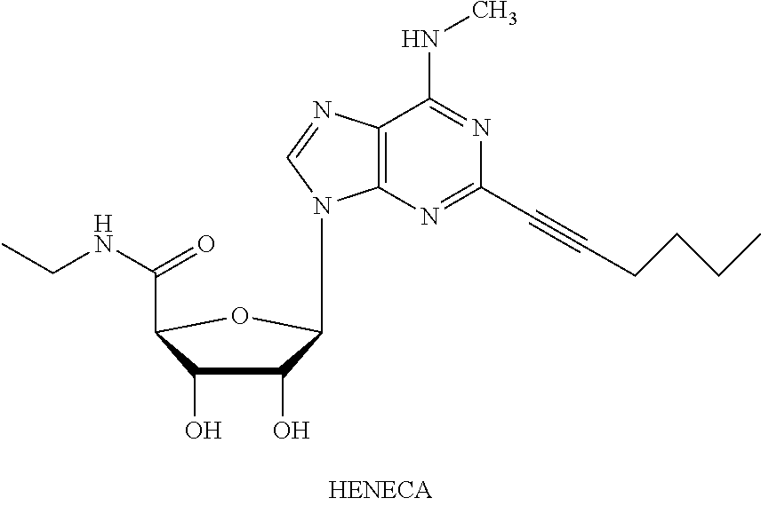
C12=C(N=C(C#CCCCC)N=C1NC)N(C1C(O)C(O)C(C(=O)NCC)O1)C=N2
